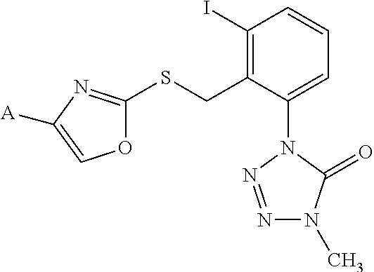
C1(I)=C(CSC2=NC([A])=CO2)C(N2N=NN(C)C2=O)=CC=C1
